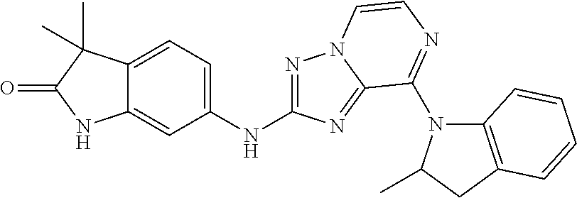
C12=CC(NC3=NN4C(=N3)C(N3C5=C(CC3C)C=CC=C5)=NC=C4)=CC=C1C(C)(C)C(=O)N2
